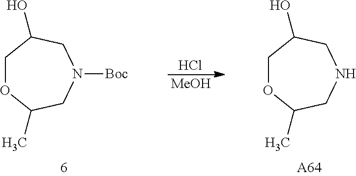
C1OC(C)CN([Boc])CC1O.[MeOH].Cl.C1OC(C)CNCC1O.[A64]
